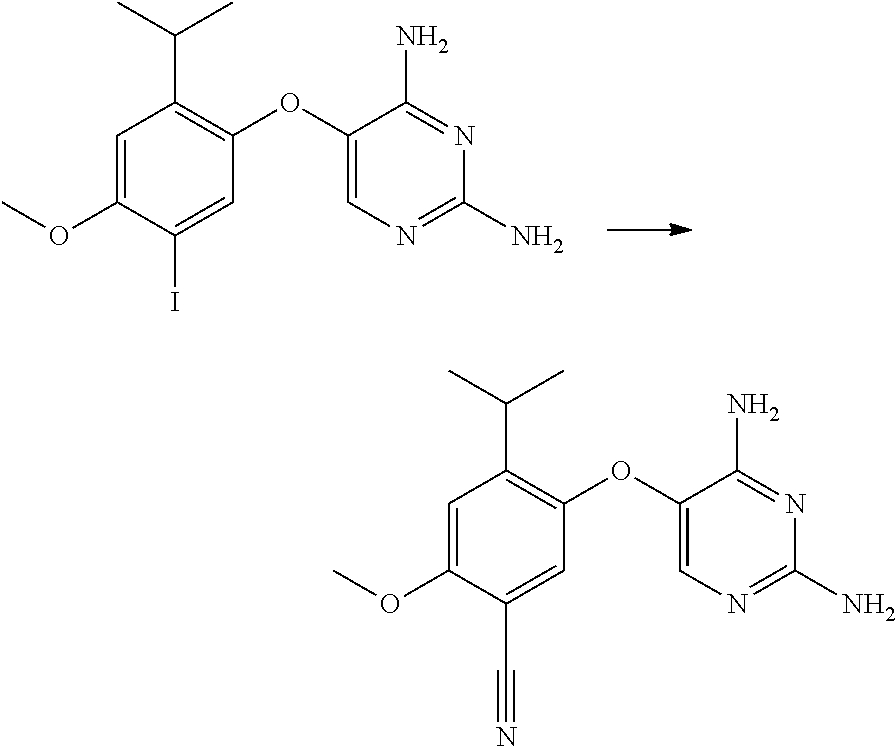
O(C1=C(C(C)C)C=C(OC)C(I)=C1)C1=CN=C(N)N=C1N.O(C1=C(C(C)C)C=C(OC)C(C#N)=C1)C1=CN=C(N)N=C1N
